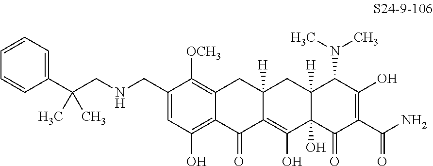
C1(CNCC(C2=CC=CC=C2)(C)C)=CC(O)=C2C(=C1[OCH3])CC1([H])C(=C(O)C3(O)C([H])(C1)C(N(C)C)C(O)=C(C(N)=O)C3=O)C2=O
